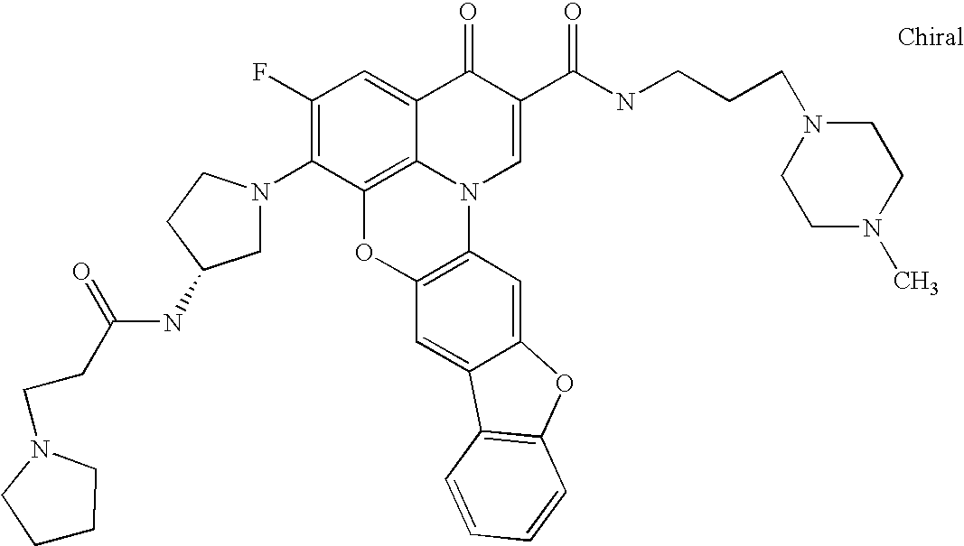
C1(F)=C(N2CC(NC(CCN3CCCC3)=O)CC2)C2=C3C(=C1)C(=O)C(C(NCCCN1CCN(C)CC1)=O)=CN3C1=C(O2)C=C2C(=C1)OC1=C2C=CC=C1
